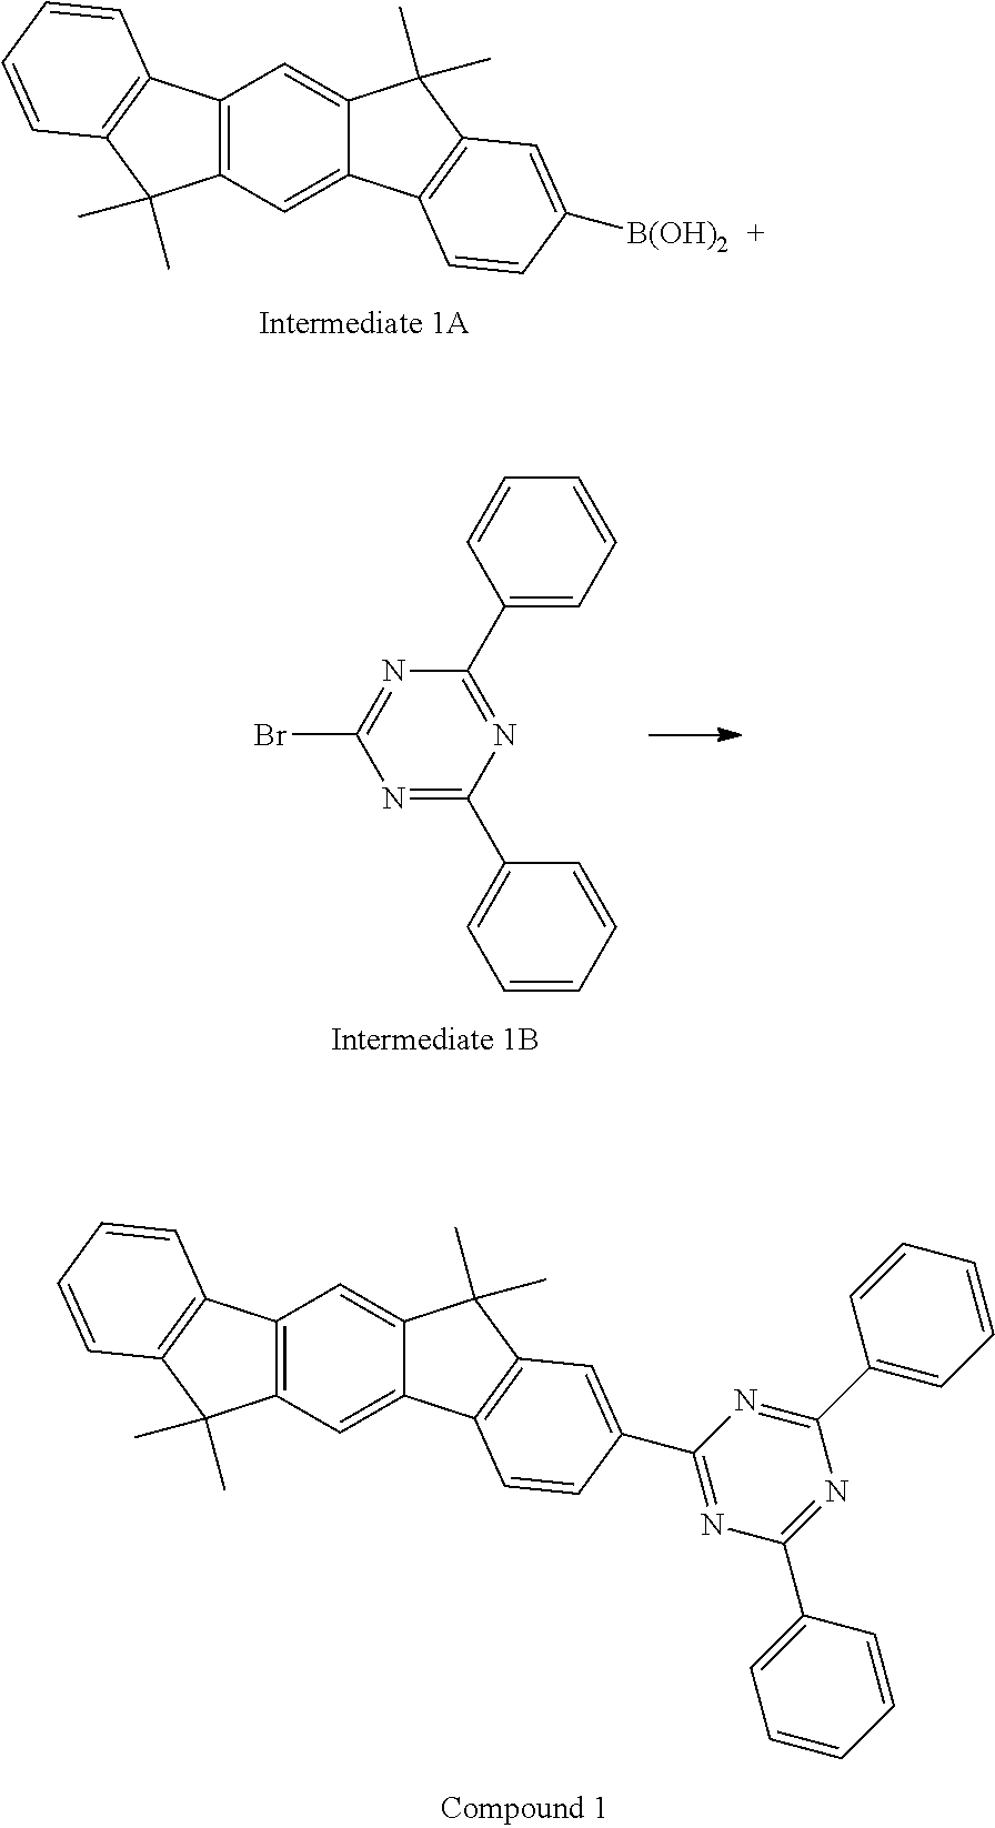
C12=C(C=C3C(=C1)C(C)(C)C1=C3C=CC([B(OH)2])=C1)C(C)(C)C1=C2C=CC=C1.C12=C(C=C3C(=C1)C(C)(C)C1=C3C=CC(C3=NC(C4=CC=CC=C4)=NC(C4=CC=CC=C4)=N3)=C1)C(C)(C)C1=C2C=CC=C1.C1(C2=NC(C3=CC=CC=C3)=NC(Br)=N2)=CC=CC=C1
